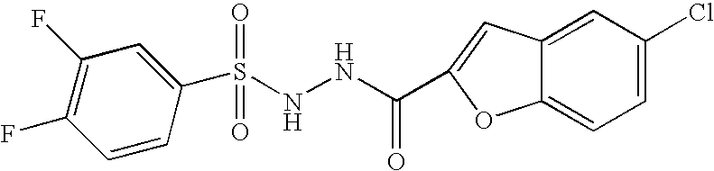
C1(S(NNC(=O)C2=CC3=CC(Cl)=CC=C3O2)(=O)=O)=CC(F)=C(F)C=C1
